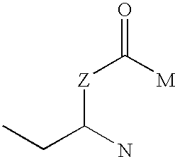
C([Z]C(CC)N)(=O)[M]
